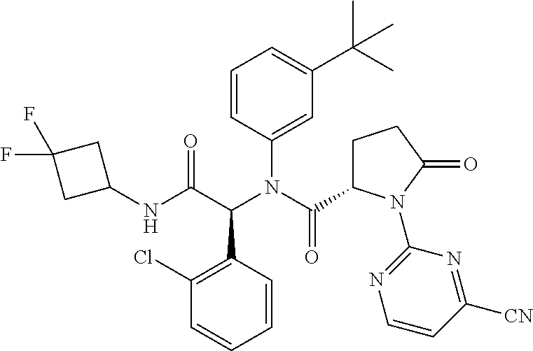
C1(NC(C(N(C(=O)C2CCC(=O)N2C2=NC=CC([CN])=N2)C2=CC(C(C)(C)C)=CC=C2)C2=C(Cl)C=CC=C2)=O)CC(F)(F)C1
